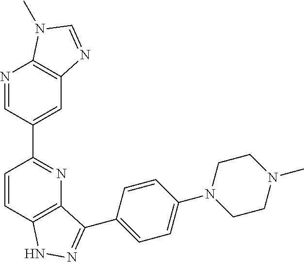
C1=CC2=C(N=C1C1=CC3=C(N=C1)N(C)C=N3)C(C1=CC=C(N3CCN(C)CC3)C=C1)=NN2
